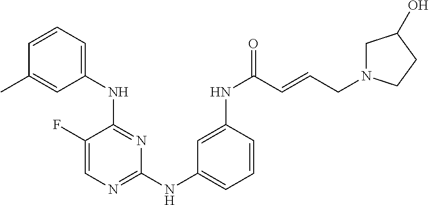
N(C1=NC=C(F)C(NC2=CC=CC(C)=C2)=N1)C1=CC=CC(NC(=O)C=CCN2CC(O)CC2)=C1
